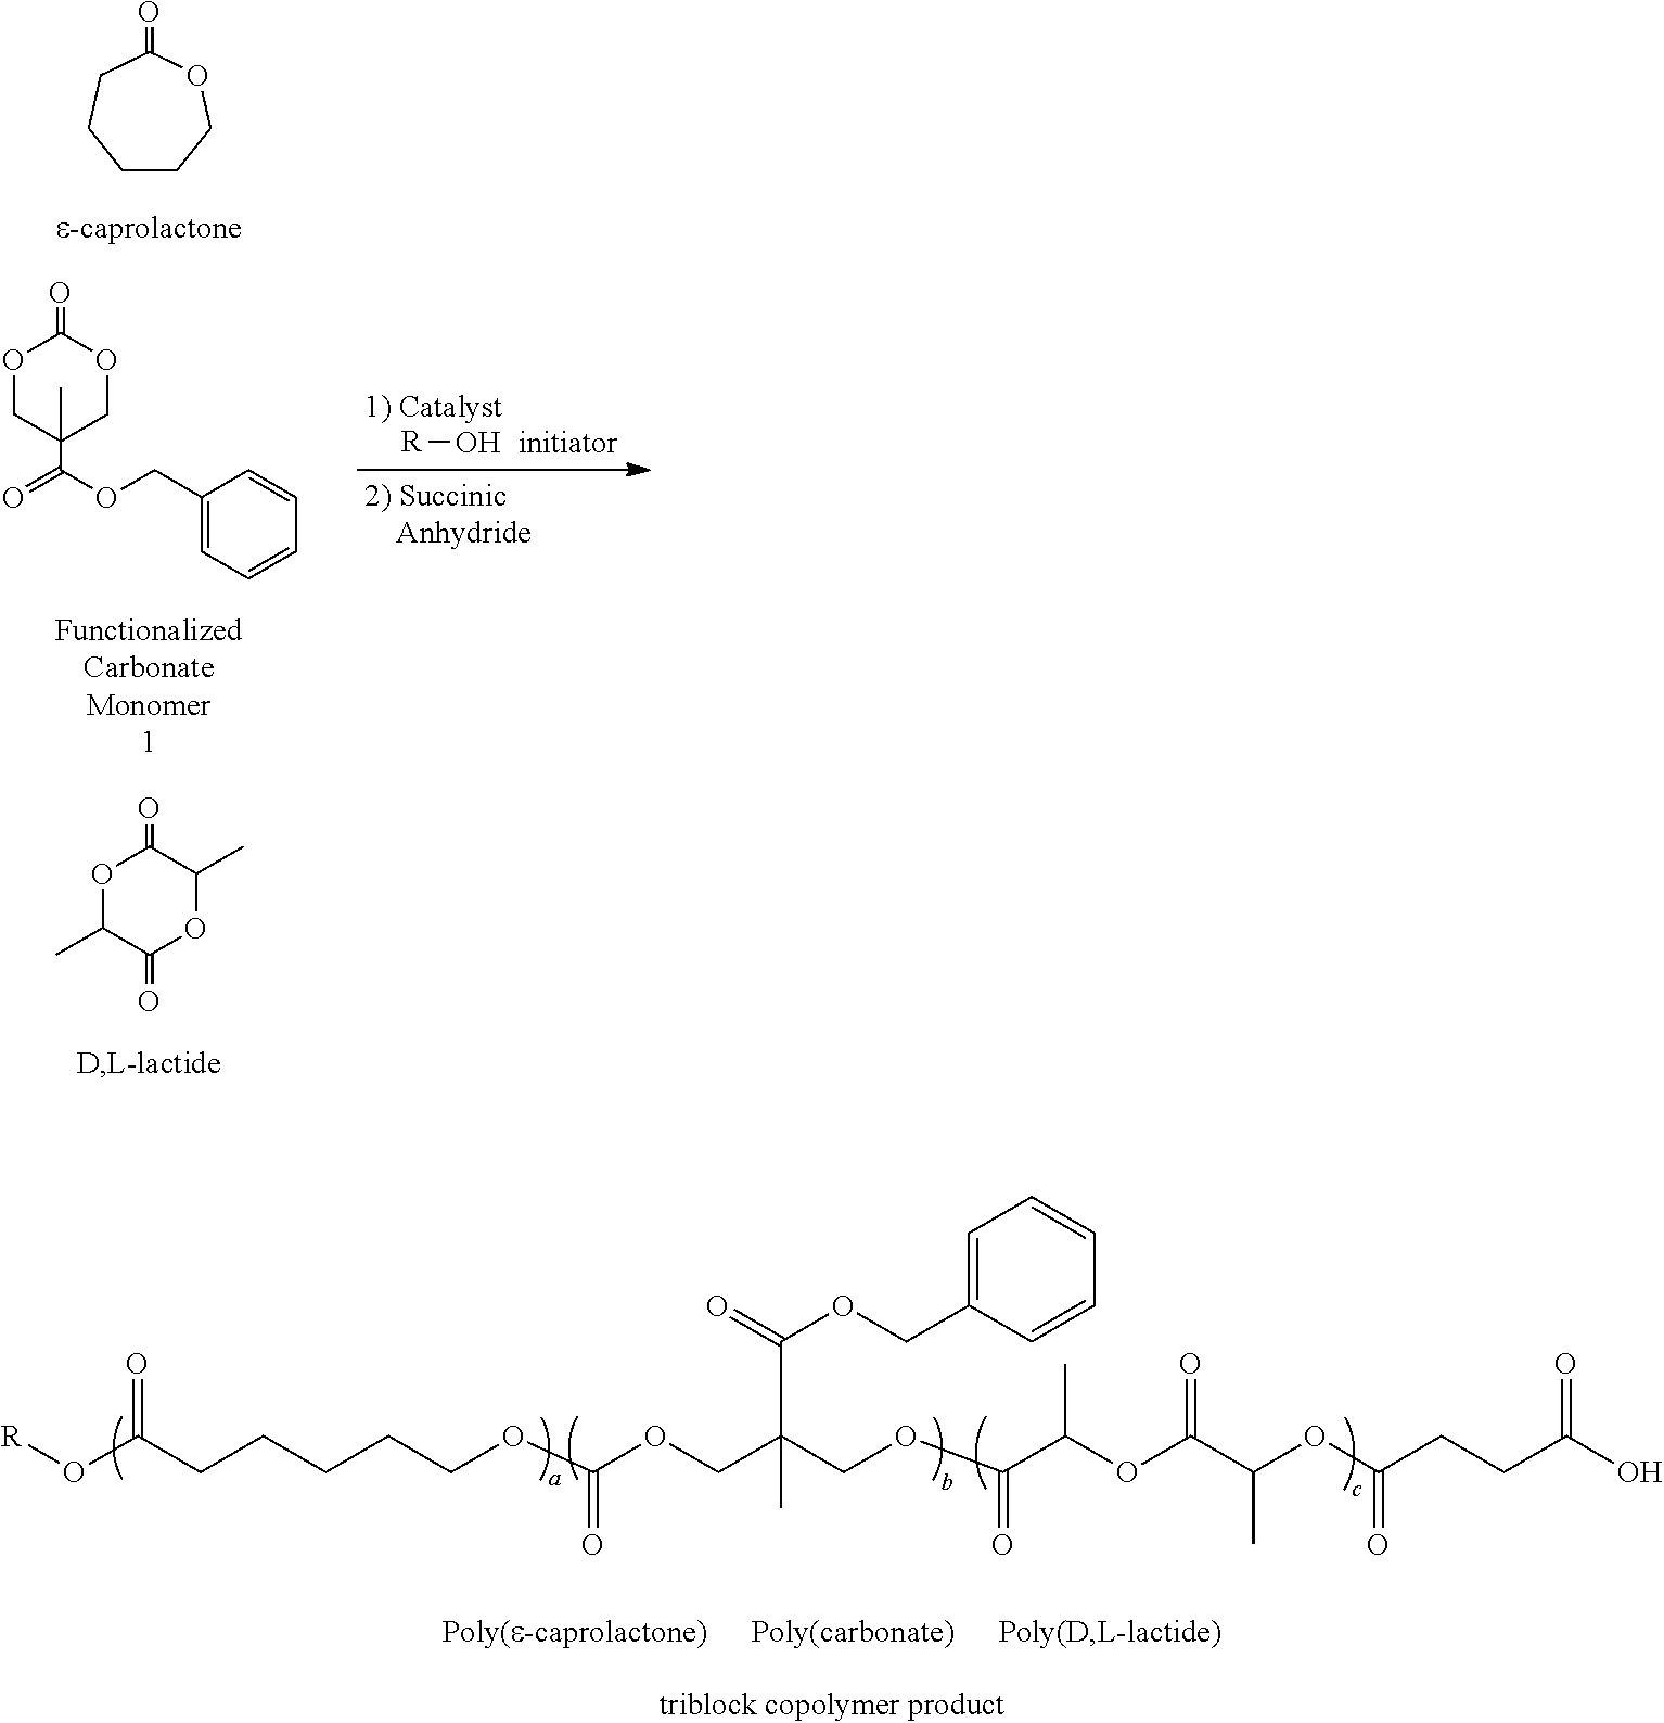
O(C(CCCCCOC(OCC(COC(C(OC(C(OC(CCC(O)=O)=O)C)=O)C)=O)(C(OCC1=CC=CC=C1)=O)C)=O)=O)[R].C1CCOC(=O)CC1.O1C(C)C(=O)OC(C)C1=O.O1CC(C)(C(=O)OCC2=CC=CC=C2)COC1=O.[R]O
